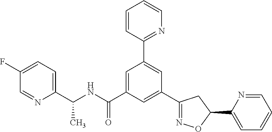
C1(C(NC(C2=CC(C3=NC=CC=C3)=CC(C3=NOC(C4=CC=CC=N4)C3)=C2)=O)C)=CC=C(F)C=N1
